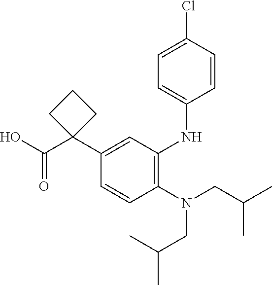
C1(N(CC(C)C)CC(C)C)=C(NC2=CC=C(Cl)C=C2)C=C(C2(C(O)=O)CCC2)C=C1
